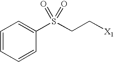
C1=CC=CC(S(CC[X1])(=O)=O)=C1
